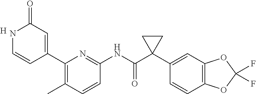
N1C=CC(C2=C(C)C=CC(NC(C3(C4=CC5=C(C=C4)OC(F)(F)O5)CC3)=O)=N2)=CC1=O.[H]
